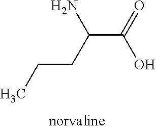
C(C(=O)O)(CCC)N
